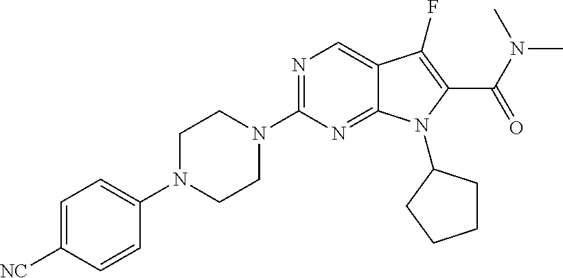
N1=C(N2CCN(C3=CC=C([NC])C=C3)CC2)N=C2C(=C1)C(F)=C(C(N(C)C)=O)N2C1CCCC1
